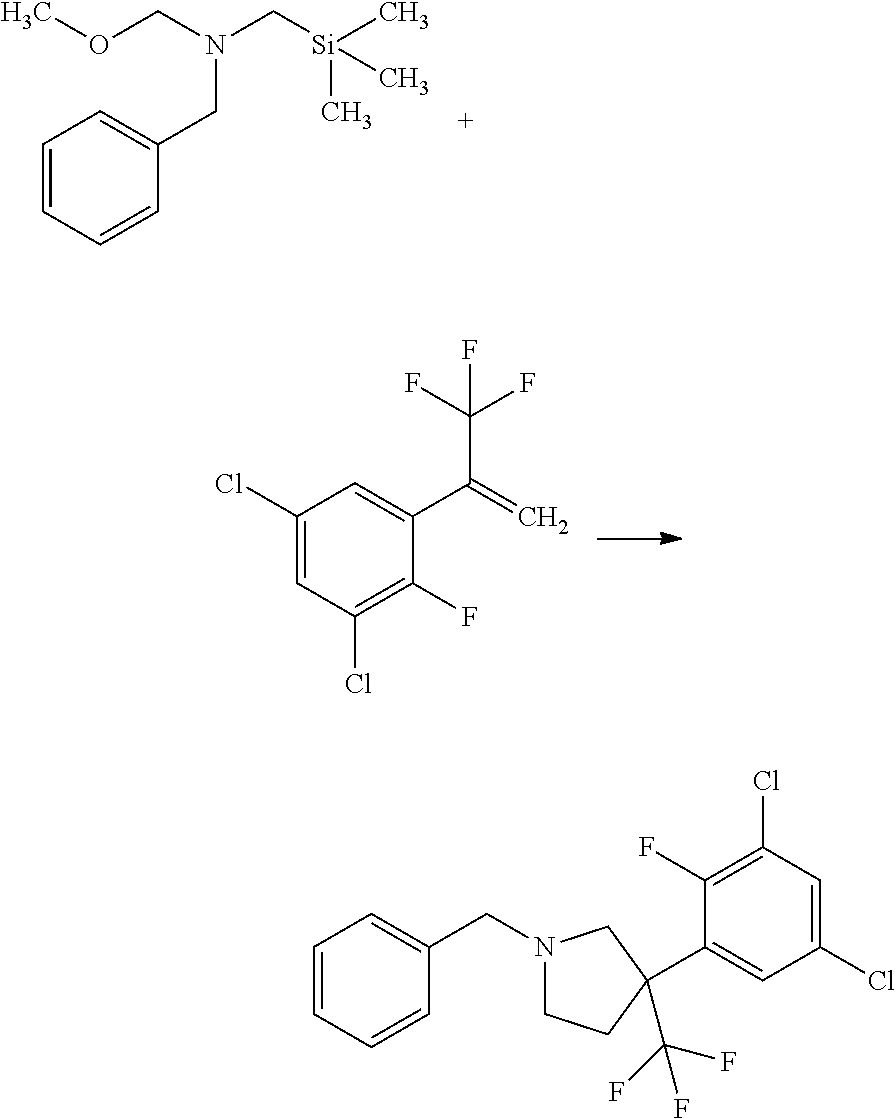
C1(CN(C[Si](C)(C)C)COC)=CC=CC=C1.C1(Cl)=CC(Cl)=C(F)C(C(C(F)(F)F)=C)=C1.C1=CC=CC(CN2CCC(C3=CC(Cl)=CC(Cl)=C3F)(C(F)(F)F)C2)=C1
